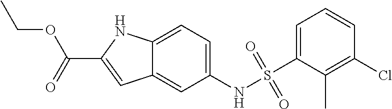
C12=CC=C(NS(=O)(=O)C3=CC=CC(Cl)=C3C)C=C1C=C(C(=O)OCC)N2
